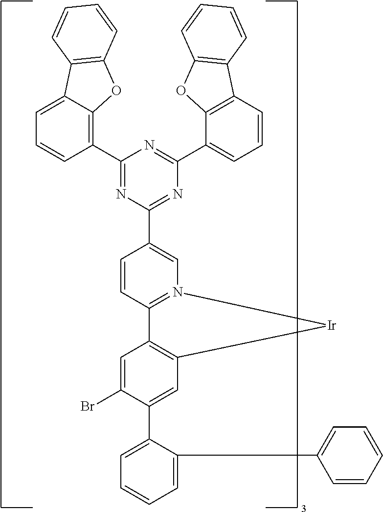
C1(C2=C3C(=CC=C2)C2=C(O3)C=CC=C2)=NC(C2=CN3=C(C=C2)C2=C(C=C(C4=CC=CC=C4C4=CC=CC=C4)C(Br)=C2)[Ir]3)=NC(C2=CC=CC3=C2OC2=C3C=CC=C2)=N1
